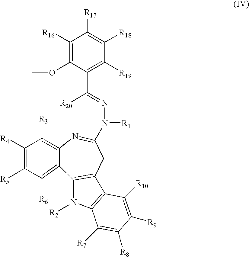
C1([R16])=C(OC)C(C([R20])=NN([R1])C2=NC3=C([R3])C([R4])=C([R5])C([R6])=C3C3=C(C2)C2=C(N3[R2])C([R7])=C([R8])C([R9])=C2[R10])=C([R19])C([R18])=C1[R17]
